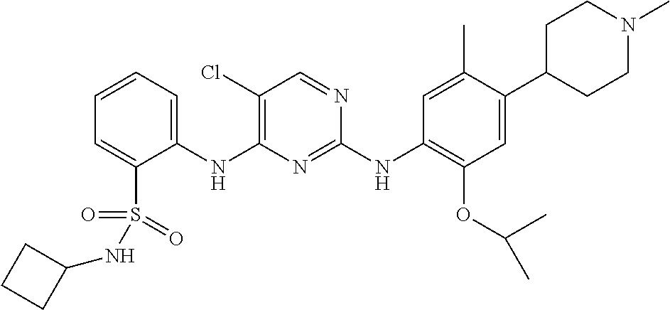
C1(NC2=C(Cl)C=NC(NC3=C(OC(C)C)C=C(C4CCN(C)CC4)C(C)=C3)=N2)=CC=CC=C1S(=O)(=O)NC1CCC1
